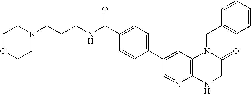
C(CCNC(C1=CC=C(C2=CC3=C(N=C2)NCC(=O)N3CC2=CC=CC=C2)C=C1)=O)N1CCOCC1
